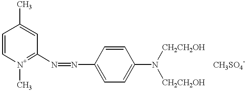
[N+]1(C)=C(N=NC2=CC=C(N([CH2CH2OH])[CH2CH2OH])C=C2)C=C(C)C=C1.[CH3SO4-]
